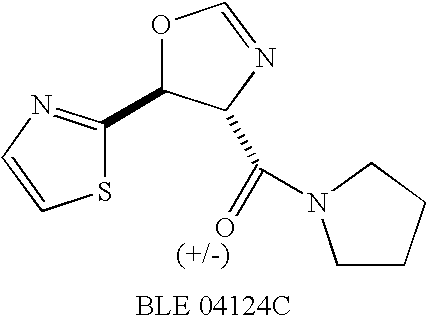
C1(C2=NC=CS2)OC=NC1C(=O)N1CCCC1
